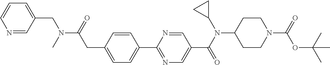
C1(CC(N(C)CC2=CC=CN=C2)=O)=CC=C(C2=NC=C(C(N(C3CC3)C3CCN(C(=O)OC(C)(C)C)CC3)=O)C=N2)C=C1
